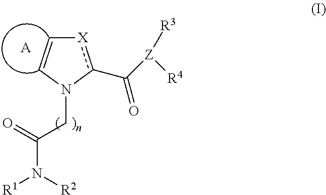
[X]1c(C([Z]([R4])[R3])=O)N(CC(N([R1])[R2])=O)C=C1.[A]
